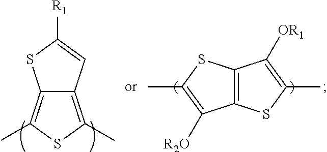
C12=C(C)SC(C)=C1SC([R1])=C2.C12=C(SC(C)=C1[R2O])C([OR1])=C(C)S2
